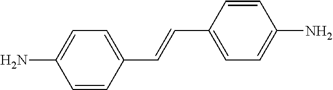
C1(N)=CC=C(C=CC2=CC=C(N)C=C2)C=C1
